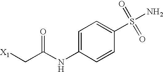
[X1]CC(NC1=CC=C(S(=O)(=O)N)C=C1)=O
